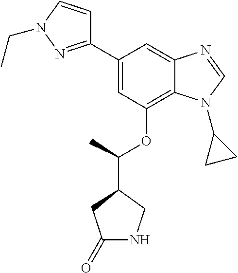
C1(C2=NN(CC)C=C2)=CC(OC(C2CC(=O)NC2)C)=C2C(=C1)N=CN2C1CC1
